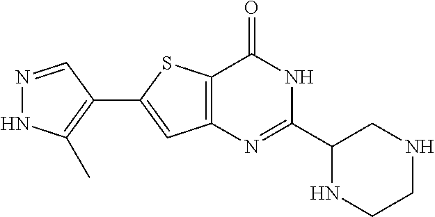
N1=CC(C2=CC3=C(S2)C(=O)NC(C2NCCNC2)=N3)=C(C)N1
